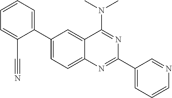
C1(C2=CC=CC=C2C#N)=CC=C2C(=C1)C(N(C)C)=NC(C1=CC=CN=C1)=N2
